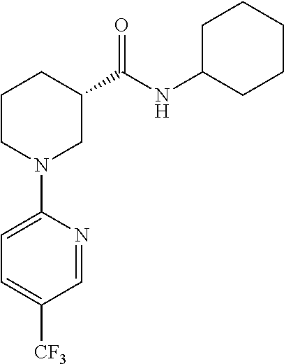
C1CN(C2=CC=C([CF3])C=N2)CC(C(NC2CCCCC2)=O)C1
